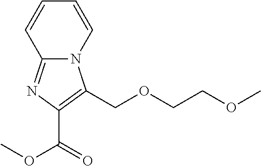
C12=NC(C(OC)=O)=C(COCCOC)N1C=CC=C2
